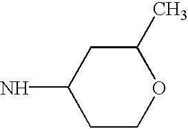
C1COC(C)CC1N
